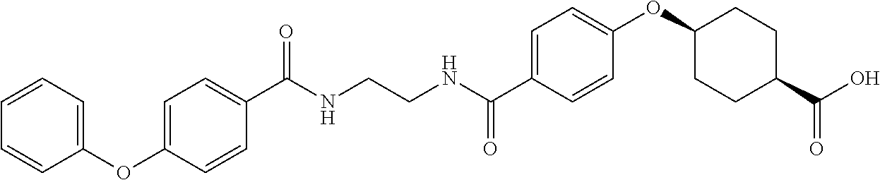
C1=C(OC2=CC=CC=C2)C=CC(C(NCCNC(C2=CC=C(OC3CCC(C(O)=O)CC3)C=C2)=O)=O)=C1
